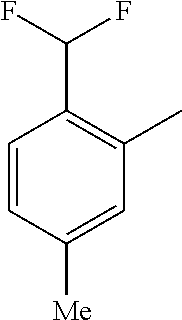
C1=CC([Me])=CC(C)=C1C(F)F
